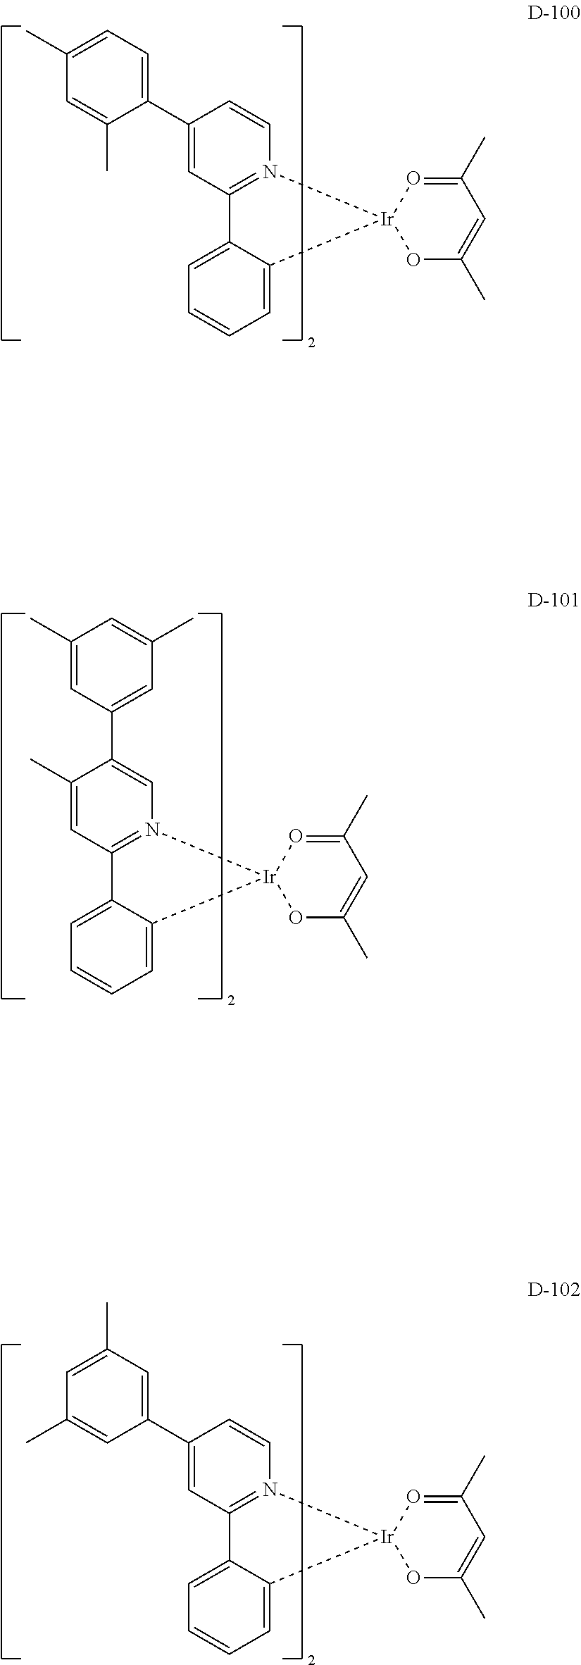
C1=CN2=C(C=C1C1=CC=C(C)C=C1C)C1=CC=CC=C1[Ir]21OC(C)=CC(C)=O1.C1(C2=CC(C)=CC(C)=C2)=CN2=C(C=C1C)C1=CC=CC=C1[Ir]21OC(C)=CC(C)=O1.C1=CN2=C(C=C1C1=CC(C)=CC(C)=C1)C1=CC=CC=C1[Ir]21OC(C)=CC(C)=O1
